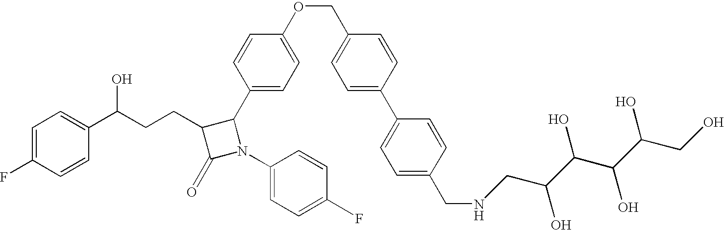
C1=C(F)C=CC(C(CCC2C(=O)N(C3=CC=C(F)C=C3)C2C2=CC=C(OCC3=CC=C(C4=CC=C(CNCC(C(O)C(C(O)CO)O)O)C=C4)C=C3)C=C2)O)=C1
